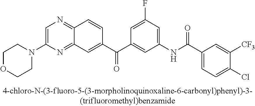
C1=C(N2CCOCC2)N=C2C(=N1)C=CC(C(C1=CC(NC(C3=CC=C(Cl)C([CF3])=C3)=O)=CC(F)=C1)=O)=C2
